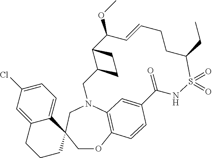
C1=C2C(=CC=C1Cl)C1(CCC2)COC2=C3N(C1)CC1C(C(OC)C=CCCC(CC)S(=O)(=O)NC(=O)C(=C3)C=C2)CC1
